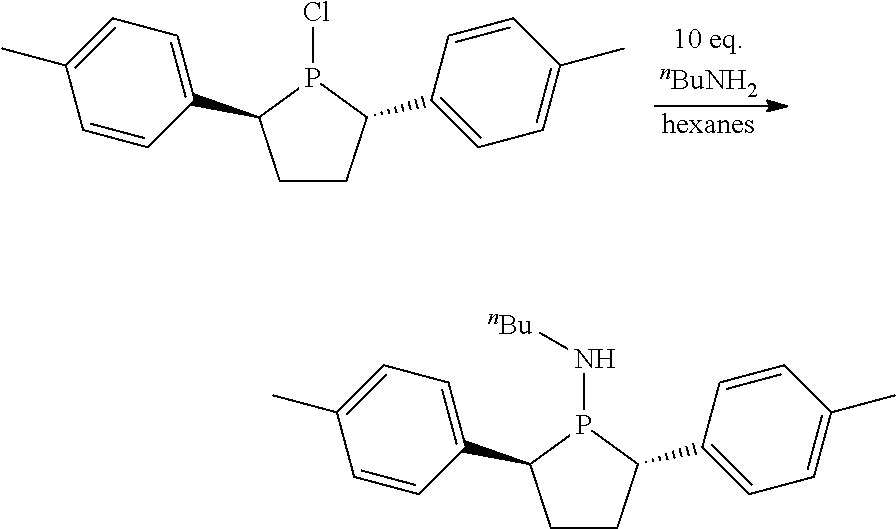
C1CC(C2=CC=C(C)C=C2)P(N[nBu])C1C1=CC=C(C)C=C1.C1CC(C2=CC=C(C)C=C2)P(Cl)C1C1=CC=C(C)C=C1.[hexanes]
